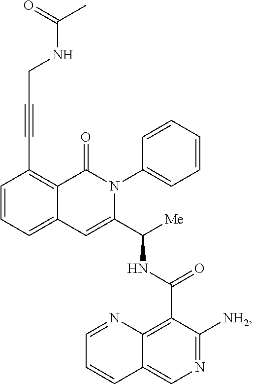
C1=CC=C2C(=C1C#CCNC(C)=O)C(=O)N(C1=CC=CC=C1)C(C([Me])NC(C1=C3C(=CN=C1[NH2])C=CC=N3)=O)=C2
